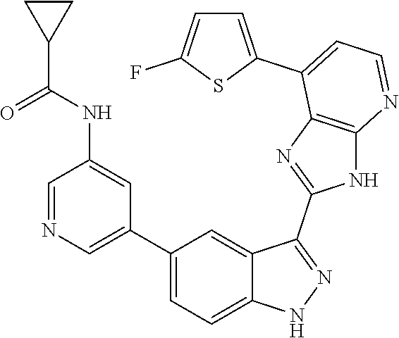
C1=NC=C(C2=CC=C3C(=C2)C(C2=NC4=C(N2)N=CC=C4C2=CC=C(F)S2)=NN3)C=C1NC(C1CC1)=O
